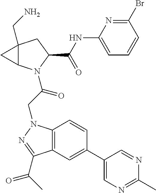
C1(NC(C2CC3(CN)C(N2C(CN2C4=C(C(C(C)=O)=N2)C=C(C2=CN=C(C)N=C2)C=C4)=O)C3)=O)=CC=CC(Br)=N1
